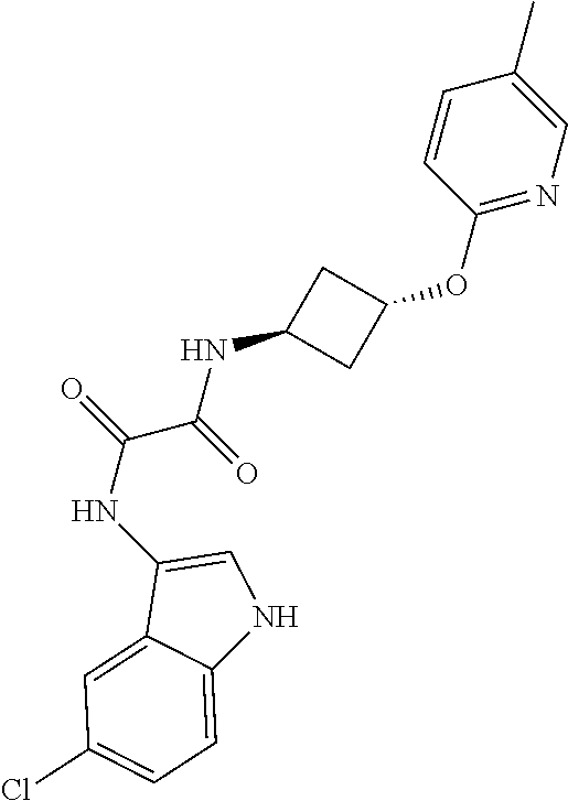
C1=CC(OC2CC(NC(C(=O)NC3=CNC4=CC=C(Cl)C=C34)=O)C2)=NC=C1C
